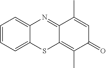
C1=CC=C2C(=C1)N=C1C(=C(C)C(=O)C=C1C)S2
